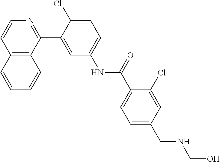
C12=C(C(C3=CC(NC(C4=CC=C(CNCO)C=C4Cl)=O)=CC=C3Cl)=NC=C1)C=CC=C2
